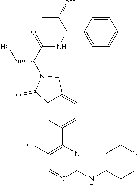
C1(Cl)=C(C2=CC=C3C(=C2)C(=O)N(C(C(=O)NC(C2=CC=CC=C2)C(C)O)CO)C3)N=C(NC2CCOCC2)N=C1
